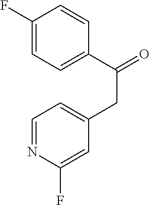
C1=NC(F)=CC(CC(C2=CC=C(F)C=C2)=O)=C1
